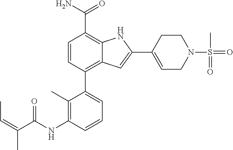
C1=CC(C2=CC=CC(NC(C(=CC)C)=O)=C2C)=C2C(=C1C(N)=O)NC(C1=CCN(S(=O)(C)=O)CC1)=C2
